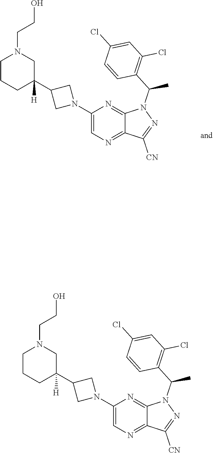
C1(N2CC(C3([H])CN(CCO)CCC3)C2)=CN=C2C(=N1)N(C(C1=C(Cl)C=C(Cl)C=C1)C)N=C2[CN].C1(N2CC(C3([H])CN(CCO)CCC3)C2)=CN=C2C(=N1)N(C(C1=C(Cl)C=C(Cl)C=C1)C)N=C2[CN]
